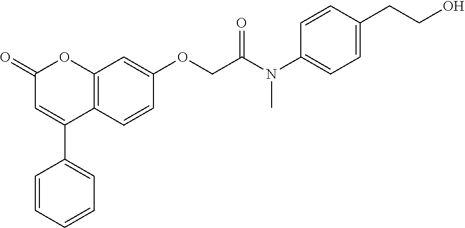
C12=C(C=CC(OCC(N(C3=CC=C(CCO)C=C3)C)=O)=C1)C(C1=CC=CC=C1)=CC(=O)O2
